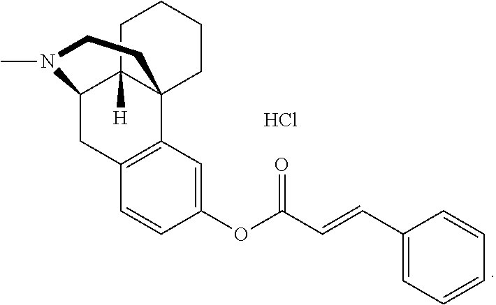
C1=CC(OC(C=CC2=CC=CC=C2)=O)=CC2=C1CC1C3([H])C2(CCCC3)CCN1C.Cl
